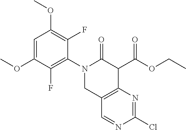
C1(OC)=CC(OC)=C(F)C(N2CC3=C(N=C(Cl)N=C3)C(C(OCC)=O)C2=O)=C1F
